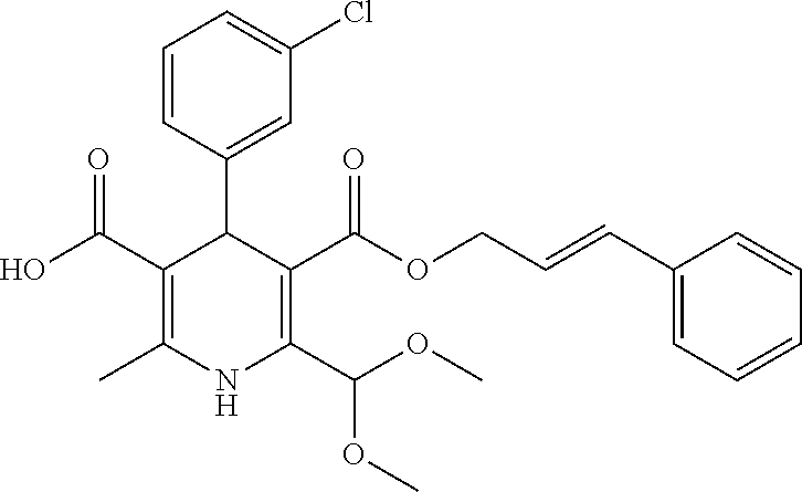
C1(C(O)=O)=C(C)NC(C(OC)OC)=C(C(OCC=CC2=CC=CC=C2)=O)C1C1=CC(Cl)=CC=C1
